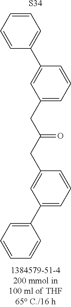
C1=CC=C(C2=CC(CC(=O)CC3=CC(C4=CC=CC=C4)=CC=C3)=CC=C2)C=C1.[S34]
